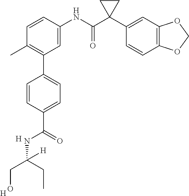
C1=C(NC(C2(C3=CC4=C(C=C3)OCO4)CC2)=O)C=CC(C)=C1C1=CC=C(C(=O)NC(CO)(CC)[H])C=C1.[H].[H]
